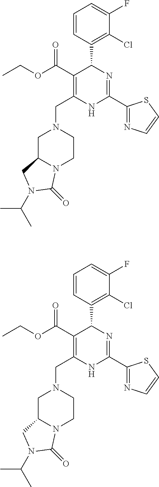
C(N1CC2N(CC1)C(=O)N(C(C)C)C2)C1=C(C(=O)OCC)C(C2=C(Cl)C(F)=CC=C2)N=C(C2=NC=CS2)N1.C(N1CC2N(CC1)C(=O)N(C(C)C)C2)C1=C(C(=O)OCC)C(C2=C(Cl)C(F)=CC=C2)N=C(C2=NC=CS2)N1
